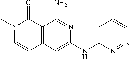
C12=C(C=C(NC3=CC=CN=N3)N=C1N)C=CN(C)C2=O
